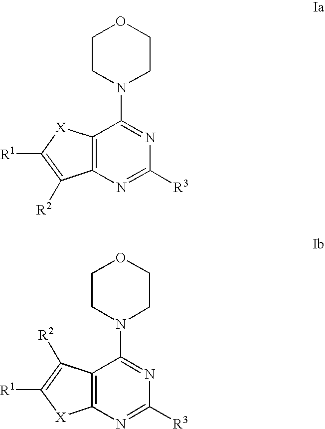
C12=C(N=C([R3])N=C1N1CCOCC1)C([R2])=C([R1])[X]2.C12=C(N=C([R3])N=C1N1CCOCC1)[X]C([R1])=C2[R2]
